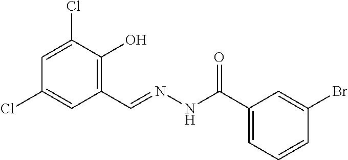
C1=C(Cl)C(O)=C(C=NNC(C2=CC=CC(Br)=C2)=O)C=C1Cl
